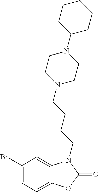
C1(Br)=CC=C2C(=C1)N(CCCCN1CCN(C3CCCCC3)CC1)C(=O)O2
